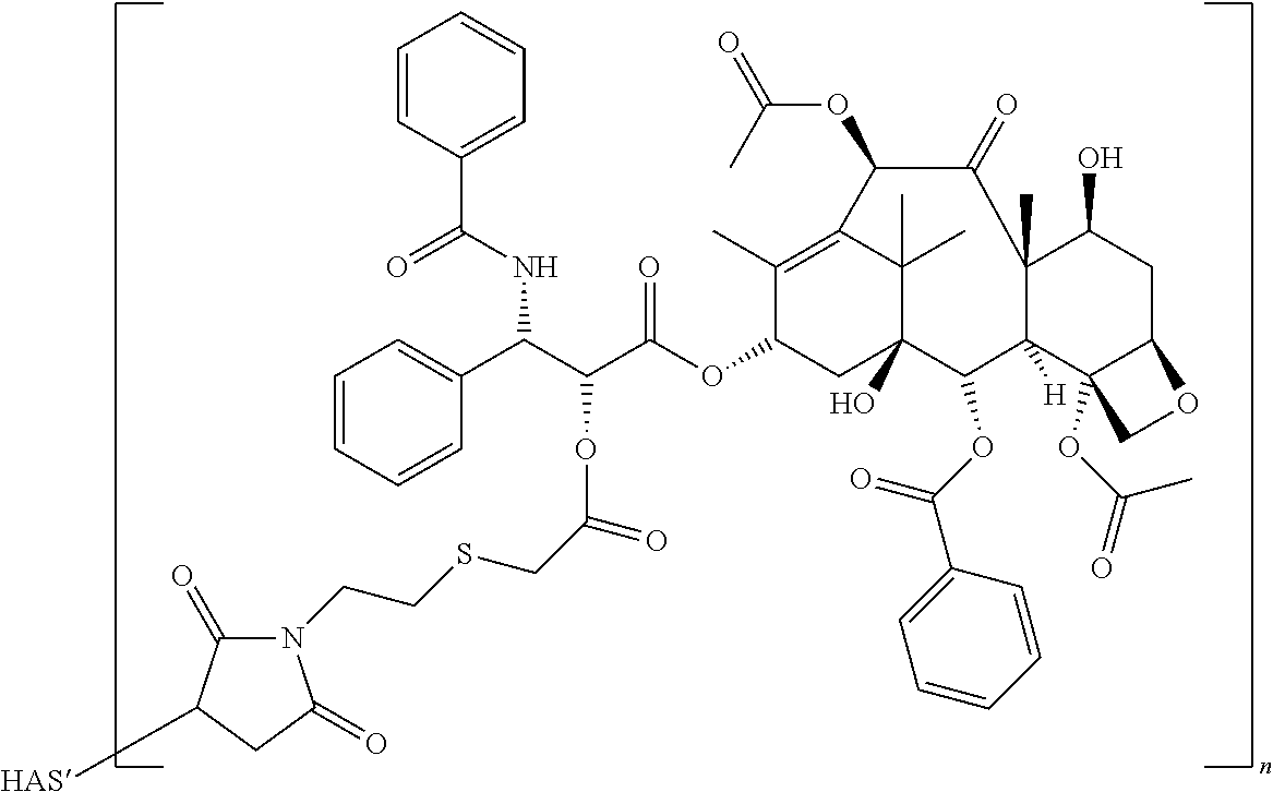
N1(CCSCC(OC(C(OC2CC3(O)C(C)(C)C(=C2C)C(OC(=O)C)C(=O)C2(C)C([H])(C3OC(C3=CC=CC=C3)=O)C3(OC(=O)C)C(CC2O)OC3)=O)C(C2=CC=CC=C2)NC(C2=CC=CC=C2)=O)=O)C(=O)C([HAS])CC1=O
